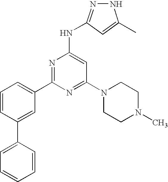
C1=CC(C2=CC=CC=C2)=CC(C2=NC(NC3=NNC(C)=C3)=CC(N3CCN(C)CC3)=N2)=C1
